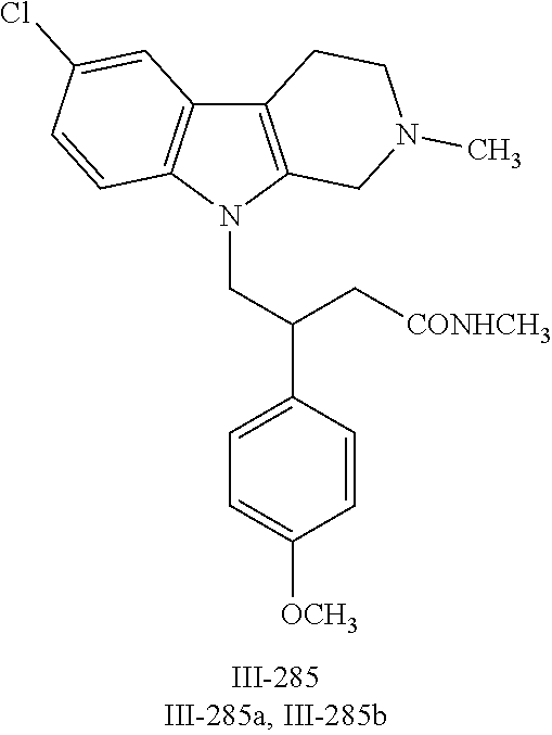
N1(CC(C2=CC=C([OCH3])C=C2)C[CONHCH3])C2=C(C3=C1C=CC(Cl)=C3)CCN(C)C2
